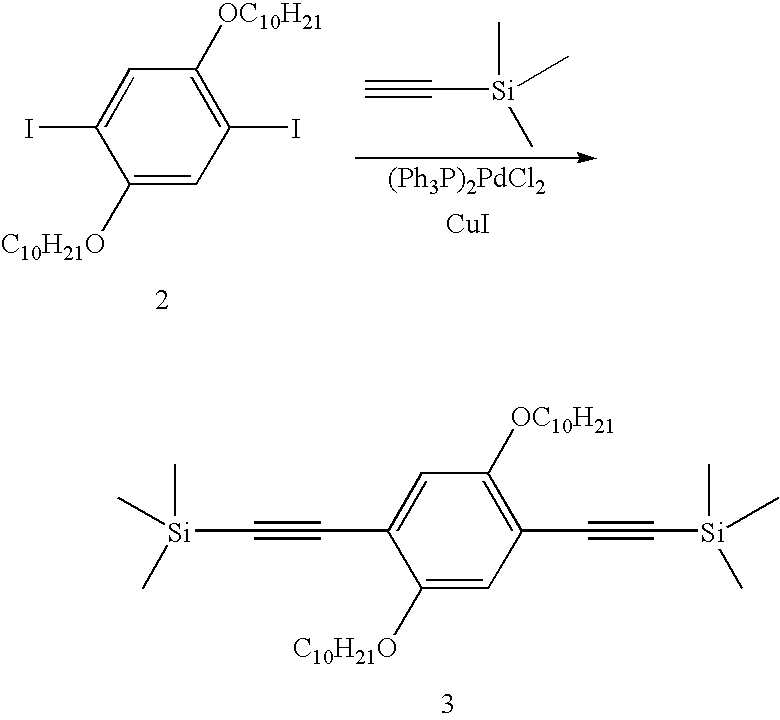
C1([C10H21O])=CC(C#C[Si](C)(C)C)=C([OC10H21])C=C1C#C[Si](C)(C)C.C1([C10H21O])=CC(I)=C([OC10H21])C=C1I.C#C[Si](C)(C)C.[CuI]
